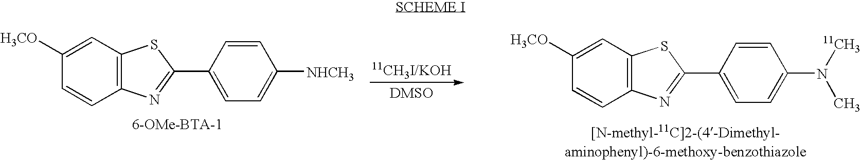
C1([H3CO])=CC2=C(C=C1)N=C(C1=CC=C(N([11CH3])C)C=C1)S2.C1([H3CO])=CC2=C(C=C1)N=C(C1=CC=C([NHCH3])C=C1)S2
